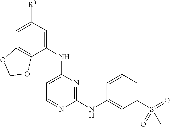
C1([R3])=CC2=C(C(NC3=CC=NC(NC4=CC(S(=O)(=O)C)=CC=C4)=N3)=C1)OCO2
